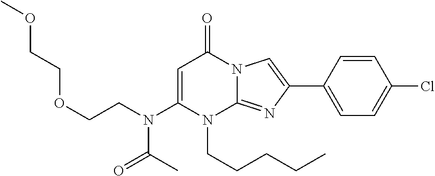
C(CN(C1=CC(=O)N2C(=NC(C3=CC=C(Cl)C=C3)=C2)N1CCCCC)C(=O)C)OCCOC
